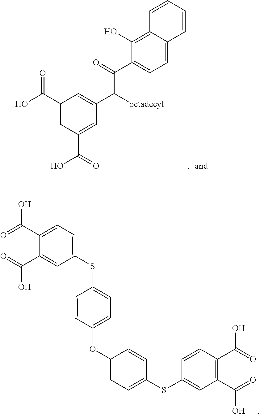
C1(C(O)=O)=CC(C(O)=O)=CC(C(C(=O)C2=CC=C3C(=C2O)C=CC=C3)[octadecyl])=C1.C1(SC2=CC=C(OC3=CC=C(SC4=CC(C(=O)O)=C(C(=O)O)C=C4)C=C3)C=C2)=CC=C(C(=O)O)C(C(=O)O)=C1
